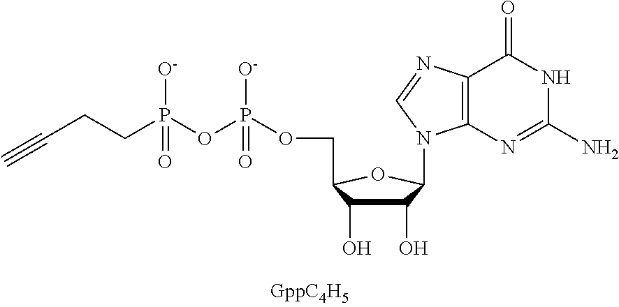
C1(O)C(O)C(COP(OP(CCC#C)([O-])=O)([O-])=O)OC1N1C2=C(N=C1)C(=O)NC(N)=N2
